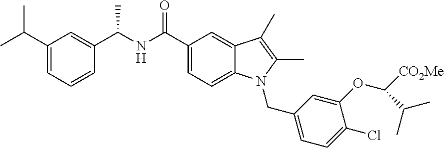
C1(C(NC(C2=CC(C(C)C)=CC=C2)C)=O)=CC=C2C(=C1)C(C)=C(C)N2CC1=CC=C(Cl)C(OC([CO2Me])C(C)C)=C1
